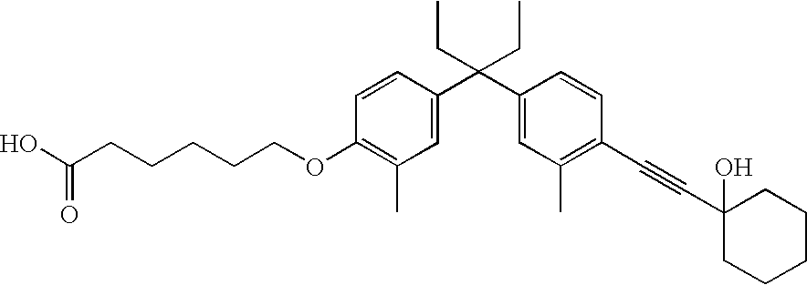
C1=CC(C(C2=CC(C)=C(C#CC3(O)CCCCC3)C=C2)(CC)CC)=CC(C)=C1OCCCCCC(O)=O
